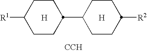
[H].[H].C1CC([R1])CCC1C1CCC([R2])CC1.[CCH]
